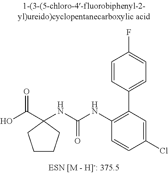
OC(C1(NC(NC2=C(C3=CC=C(F)C=C3)C=C(Cl)C=C2)=O)CCCC1)=O
